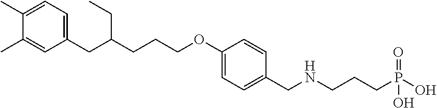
C1(C)=CC=C(CC(CC)CCCOC2=CC=C(CNCCCP(O)(=O)O)C=C2)C=C1C
